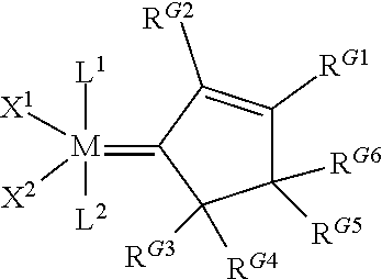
C1([RG6])([RG5])C([RG1])=C([RG2])C(=[M]([L1])([L2])([X1])[X2])C1([RG3])[RG4]
